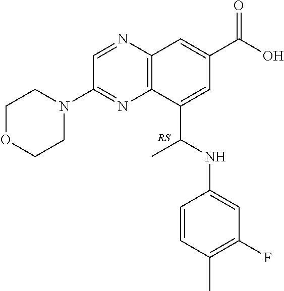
C12=C(C(C(NC3=CC(F)=C(C)C=C3)C)=CC(C(O)=O)=C1)N=C(N1CCOCC1)C=N2
